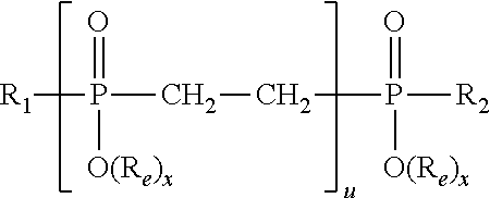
[R1]P(CCP([R2])(=O)[O(Re)x])(=O)[O(Re)x]
